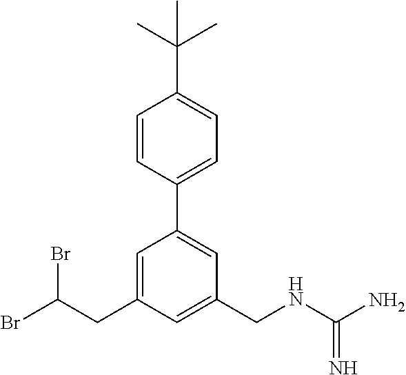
C1=CC(C2=CC(CNC(N)=N)=CC(CC(Br)Br)=C2)=CC=C1C(C)(C)C
